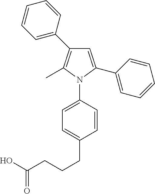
C1=C(C2=CC=CC=C2)N(C2=CC=C(CCCC(O)=O)C=C2)C(C)=C1C1=CC=CC=C1
